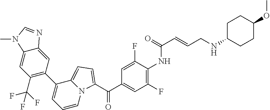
C(C1=CC(F)=C(NC(C=CCNC2CCC(OC)CC2)=O)C(F)=C1)(=O)C1=CC=C2N1C=CC=C2C1=C(C(F)(F)F)C=C2C(=C1)N=CN2C
